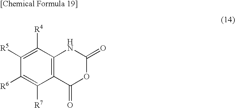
C12=C(C([R4])=C([R5])C([R6])=C1[R7])NC(=O)OC2=O
